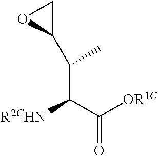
C(C(C(=O)[OR1C])[R2CHN])(C)C1CO1
